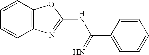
C1=CC2=C(C=C1)N=C(NC(C1=CC=CC=C1)=N)O2
